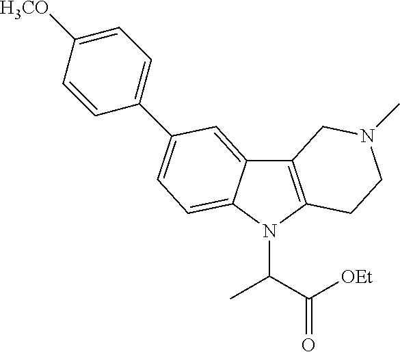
C12=C(N(C(C([OEt])=O)C)C3=CC=C(C4=CC=C([H3CO])C=C4)C=C13)CCN(C)C2
